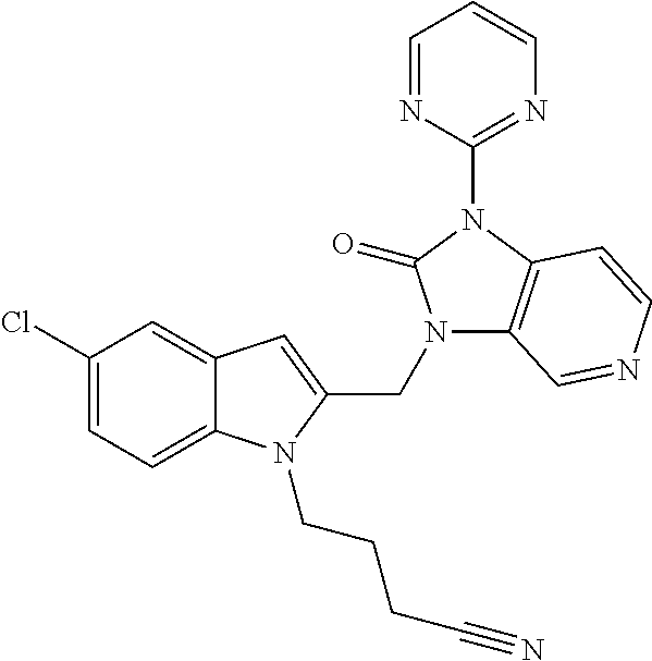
C12=CC(Cl)=CC=C1N(CCCC#N)C(CN1C3=C(N(C4=NC=CC=N4)C1=O)C=CN=C3)=C2
